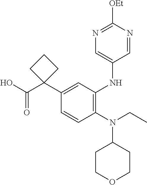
C1=CC(N(CC)C2CCOCC2)=C(NC2=CN=C([OEt])N=C2)C=C1C1(C(O)=O)CCC1
